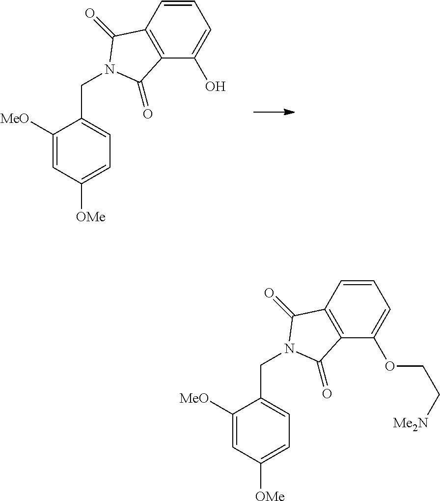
C1([MeO])=CC([OMe])=CC=C1CN1C(=O)C2=C(C(O)=CC=C2)C1=O.C1([MeO])=CC([OMe])=CC=C1CN1C(=O)C2=C(C(OCC[Me2N])=CC=C2)C1=O
